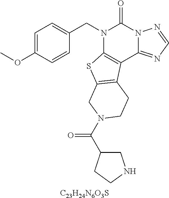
[C23H24N6O3S].C1=C(OC)C=CC(CN2C3=C(C4=NC=NN4C2=O)C2=C(S3)CN(C(C3CNCC3)=O)CC2)=C1
